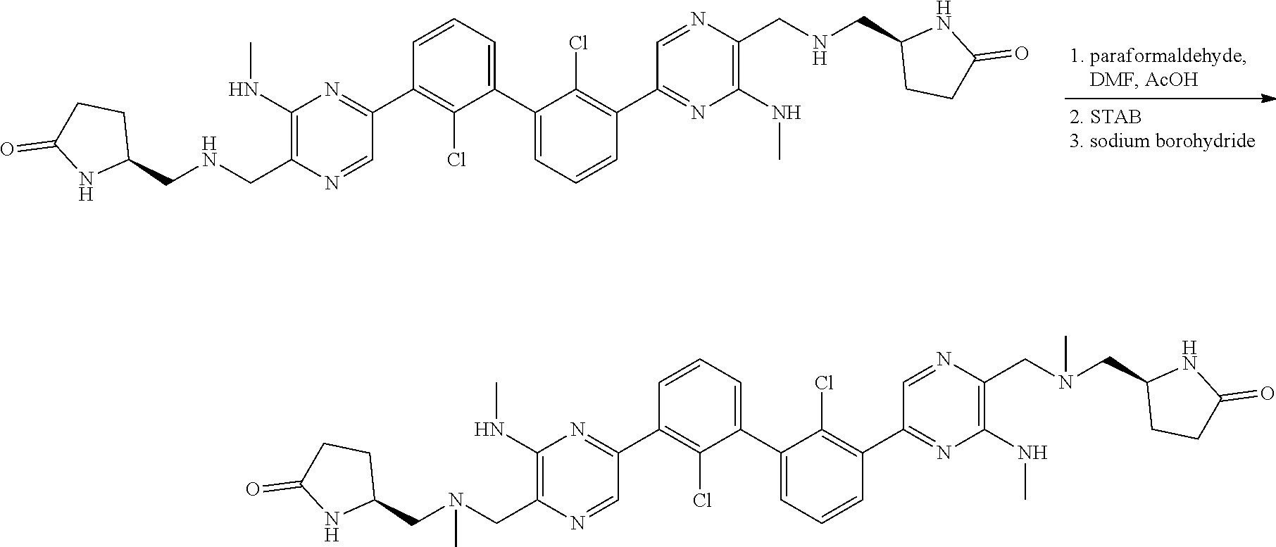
C1=CC(C2=NC(NC)=C(CN(CC3CCC(=O)N3)C)N=C2)=C(Cl)C(C2=CC=CC(C3=NC(NC)=C(CN(CC4CCC(=O)N4)C)N=C3)=C2Cl)=C1.C1=CC(C2=NC(NC)=C(CNCC3CCC(=O)N3)N=C2)=C(Cl)C(C2=CC=CC(C3=NC(NC)=C(CNCC4CCC(=O)N4)N=C3)=C2Cl)=C1
